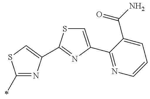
C1(C)=NC(C2=NC(C3=NC=CC=C3C(=O)N)=CS2)=CS1
